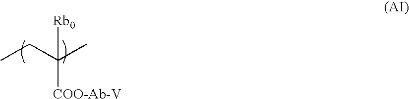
CCC(C)([COO-Ab-V])[Rb0]
